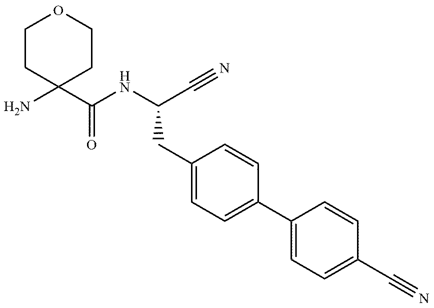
C1OCCC(N)(C(NC(C#N)CC2=CC=C(C3=CC=C(C#N)C=C3)C=C2)=O)C1
